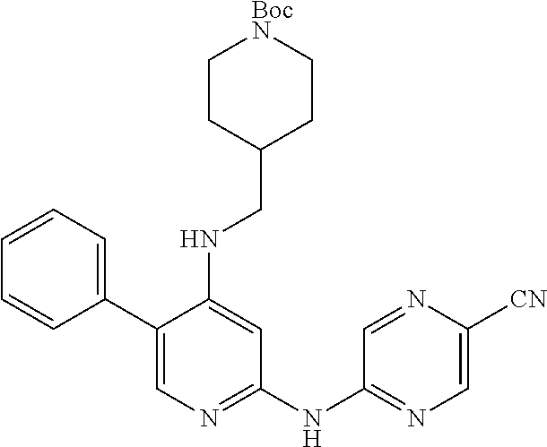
C1(C2=CC=CC=C2)=CN=C(NC2=NC=C([CN])N=C2)C=C1NCC1CC[BocN]CC1
